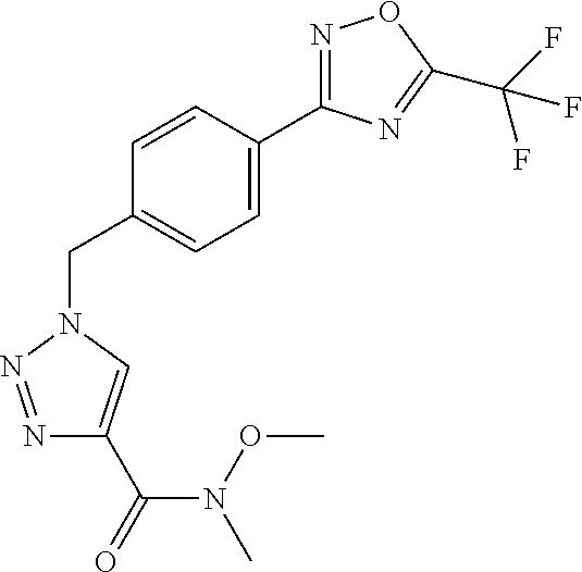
C1(C2=CC=C(CN3C=C(C(=O)N(OC)C)N=N3)C=C2)=NOC(C(F)(F)F)=N1
